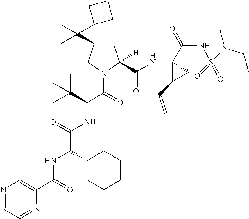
C1C2(CN(C(C(NC(C(NC(C3=CN=CC=N3)=O)C3CCCCC3)=O)C(C)(C)C)=O)C1(C(NC1(C(=O)NS(N(CC)C)(=O)=O)C(C=C)C1)=O)[H])C1(C2(C)C)CCC1
